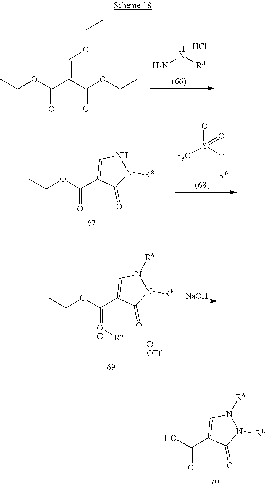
O=S(=O)(O[R6])[F3C].N1([R8])NC=C(C(OCC)=O)C1=O.N1([R8])N([R6])C=C(C(OCC)=[O+][R6])C1=O.[NaOH].N1([R8])N([R6])C=C(C(O)=O)C1=O.CCOC(C(C(OCC)=O)=COCC)=O.NN[R8].Cl
